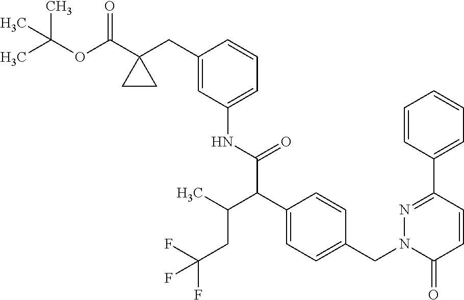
C1=CC(C2=NN(CC3=CC=C(C(C(NC4=CC=CC(CC5(C(OC(C)(C)C)=O)CC5)=C4)=O)C(C)CC(F)(F)F)C=C3)C(=O)C=C2)=CC=C1
